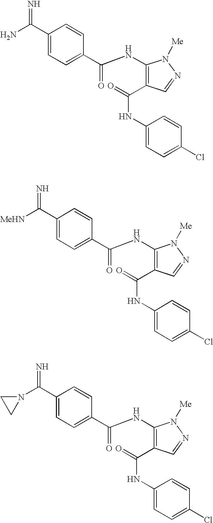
C(C1=CC=C(C(NC2=C(C(NC3=CC=C(Cl)C=C3)=O)C=NN2[Me])=O)C=C1)(N)=N.C(C1=CC=C(C(NC2=C(C(NC3=CC=C(Cl)C=C3)=O)C=NN2[Me])=O)C=C1)([MeHN])=N.C(C1=CC=C(C(NC2=C(C(NC3=CC=C(Cl)C=C3)=O)C=NN2[Me])=O)C=C1)(=N)N1CC1
